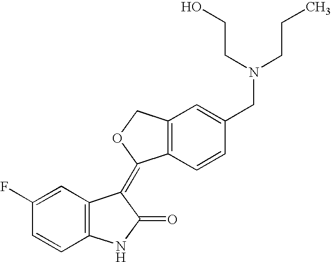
C1=C(F)C=CC2=C1C(=C1C3=C(C=C(CN(CCC)CCO)C=C3)CO1)C(=O)N2
